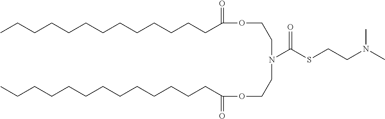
CCCCCCCCCCCCCC(=O)OCCN(CCOC(CCCCCCCCCCCCC)=O)C(SCCN(C)C)=O
